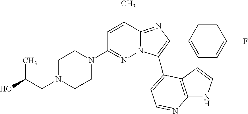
C1N(CC(O)C)CCN(C2=NN3C(=NC(C4=CC=C(F)C=C4)=C3C3=CC=NC4=C3C=CN4)C(C)=C2)C1
